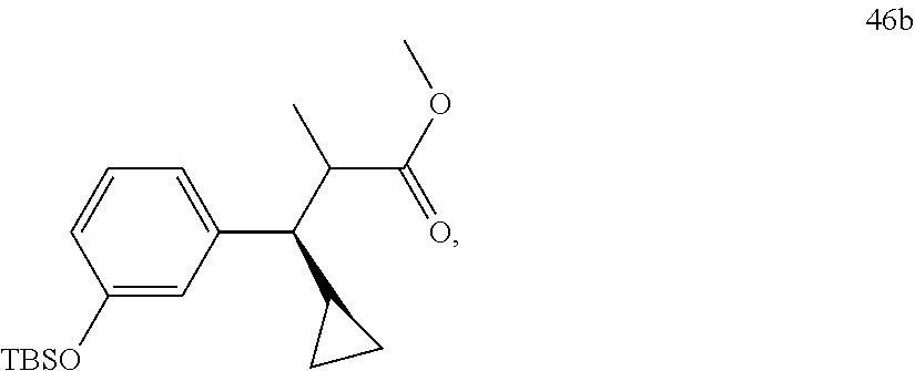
C1([TBSO])=CC(C(C(C(OC)=O)C)C2CC2)=CC=C1
